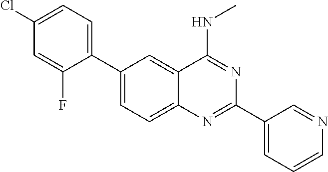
C1(C2=CC=C(Cl)C=C2F)=CC=C2C(=C1)C(NC)=NC(C1=CC=CN=C1)=N2
